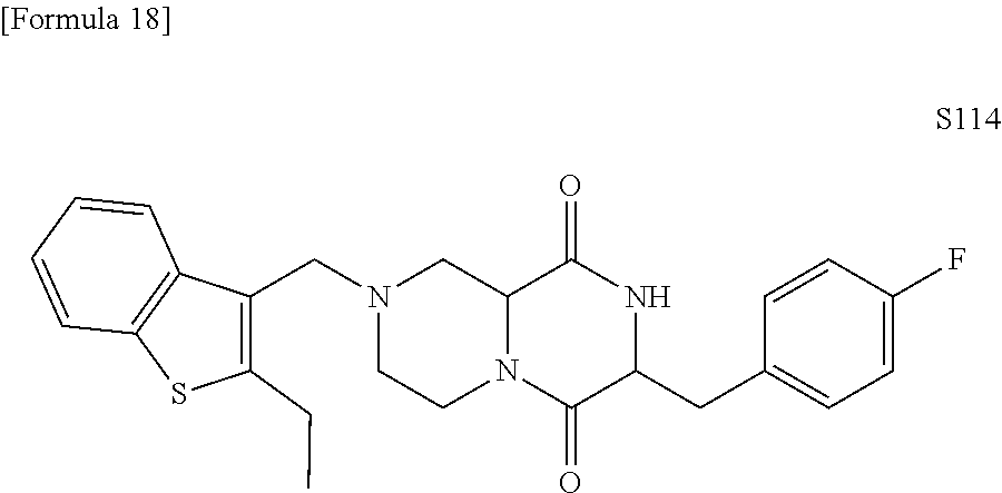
N1(CC2=C(CC)SC3=C2C=CC=C3)CCN2C(C1)C(=O)NC(CC1=CC=C(F)C=C1)C2=O
